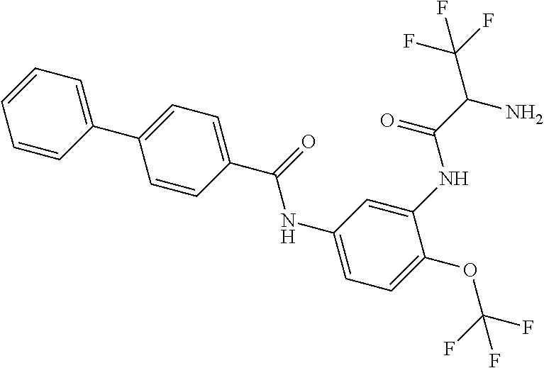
C1=CC(C2=CC=C(C(=O)NC3=CC=C(OC(F)(F)F)C(NC(C(C(F)(F)F)N)=O)=C3)C=C2)=CC=C1
